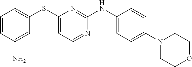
C1=CC(N)=CC(SC2=CC=NC(NC3=CC=C(N4CCOCC4)C=C3)=N2)=C1
